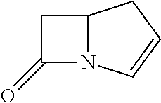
C1(=O)N2C(C1)CC=C2
